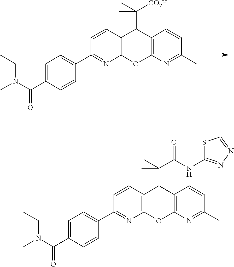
C12=C(N=C(C)C=C1)OC1=C(C2C(C)([CO2H])C)C=CC(C2=CC=C(C(N(C)CC)=O)C=C2)=N1.C12=C(N=C(C)C=C1)OC1=C(C2C(C)(C(NC2=NN=CS2)=O)C)C=CC(C2=CC=C(C(N(C)CC)=O)C=C2)=N1
